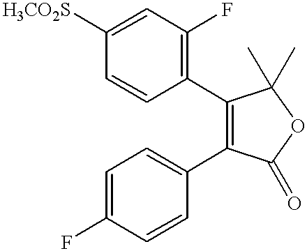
C1=CC([H3CO2S])=CC(F)=C1C1=C(C2=CC=C(F)C=C2)C(=O)OC1(C)C
